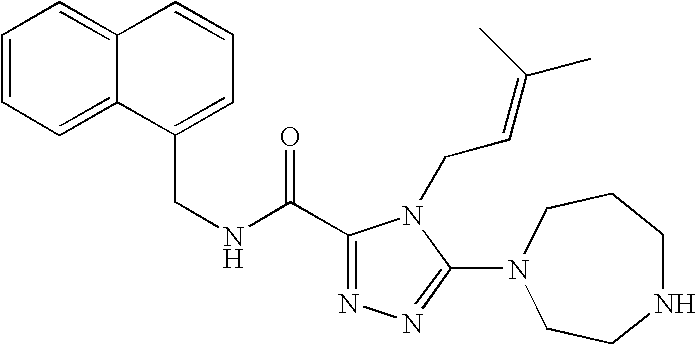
C12=CC=CC=C1C=CC=C2CNC(C1=NN=C(N2CCNCCC2)N1CC=C(C)C)=O
